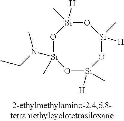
O1[Si](C)(N(CC)C)O[Si]([H])(C)O[Si](C)([H])O[Si]1([H])C
